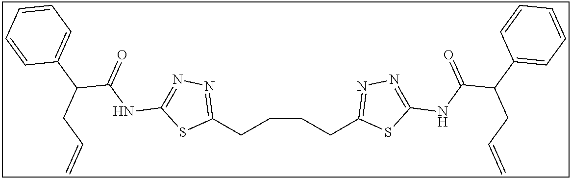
C1(CCCCC2=NN=C(NC(C(C3=CC=CC=C3)CC=C)=O)S2)=NN=C(NC(C(C2=CC=CC=C2)CC=C)=O)S1
